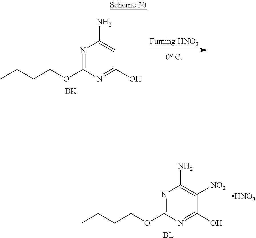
C1(OCCCC)=NC(N)=CC(O)=N1.[BK].C1(OCCCC)=NC(N)=C([NO2])C(O)=N1.[HNO3].[BL]
